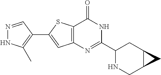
N1=CC(C2=CC3=C(S2)C(=O)NC(C2NCC4C(C2)C4)=N3)=C(C)N1
